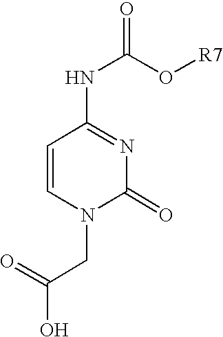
C1=CN(CC(O)=O)C(=O)N=C1NC(O[R7])=O
